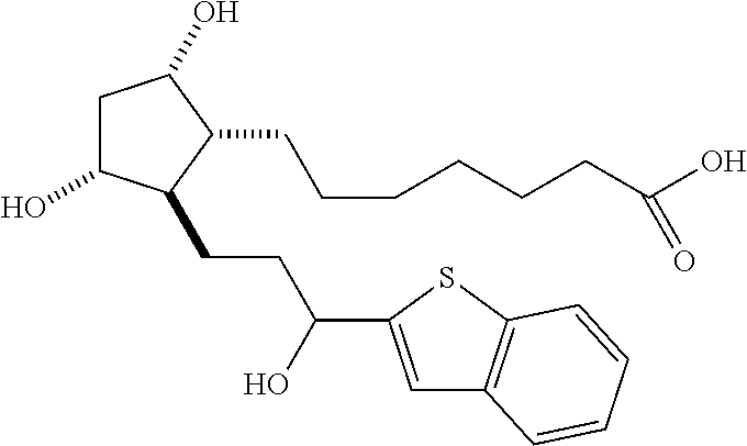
C1C(O)C(CCC(O)C2=CC3=C(S2)C=CC=C3)C(CCCCCCC(O)=O)C1O
